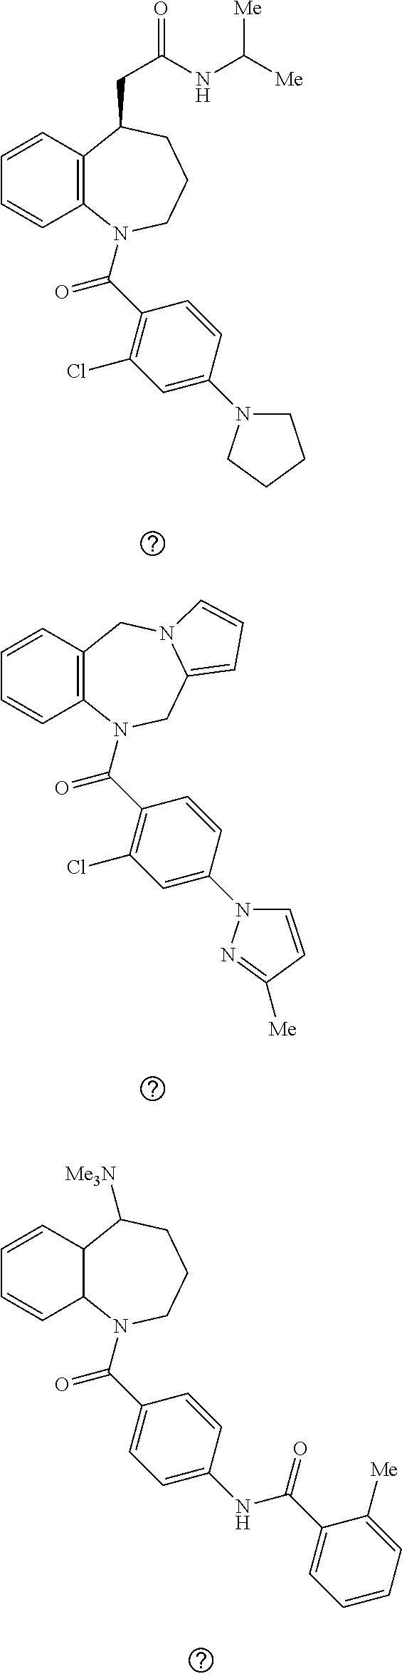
C1=CC2=C(C=C1)N(C(C1=C(Cl)C=C(N3CCCC3)C=C1)=O)CCCC2CC(NC([Me])[Me])=O.C1=CC2=C(C=C1)N(C(C1=C(Cl)C=C(N3C=CC([Me])=N3)C=C1)=O)CC1=CC=CN1C2.C1=CC2C(C=C1)N(C(C1=CC=C(NC(C3=CC=CC=C3[Me])=O)C=C1)=O)CCCC2[Me3N]
